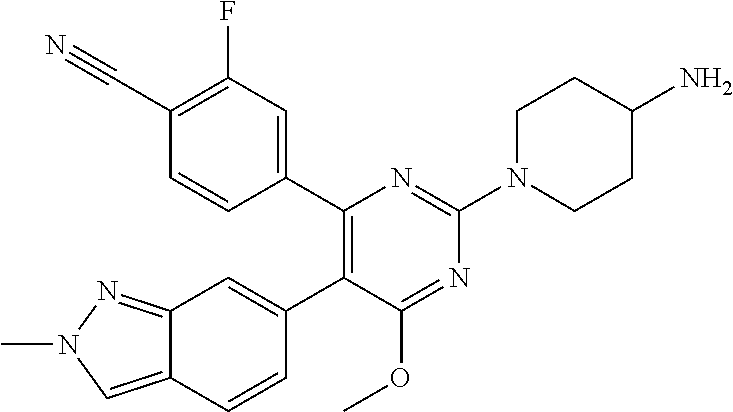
C1(F)=C(C#N)C=CC(C2=C(C3=CC4=NN(C)C=C4C=C3)C(OC)=NC(N3CCC(N)CC3)=N2)=C1
